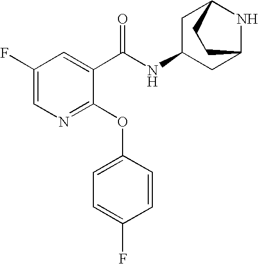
N1=C(OC2=CC=C(F)C=C2)C(C(NC2CC3NC(C2)CC3)=O)=CC(F)=C1
